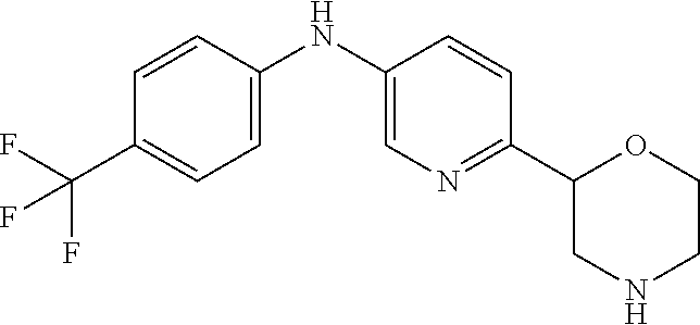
C1=C(NC2=CN=C(C3CNCCO3)C=C2)C=CC(C(F)(F)F)=C1
